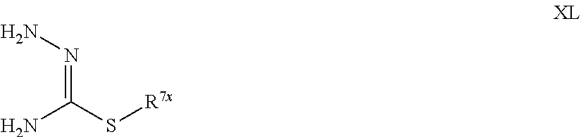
C(=NN)(S[R7x])N
